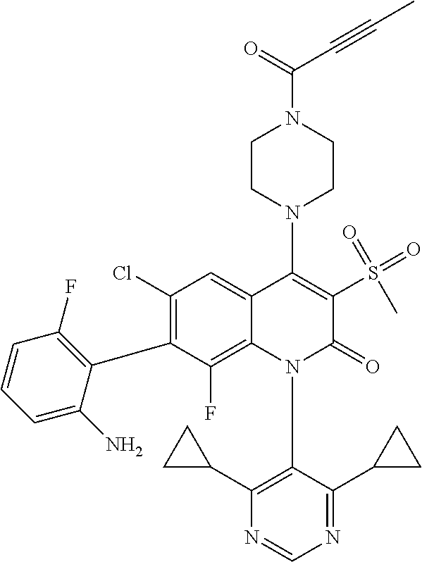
C1(Cl)=C(C2=C(F)C=CC=C2N)C(F)=C2C(=C1)C(N1CCN(C(=O)C#CC)CC1)=C(S(C)(=O)=O)C(=O)N2C1=C(C2CC2)N=CN=C1C1CC1
